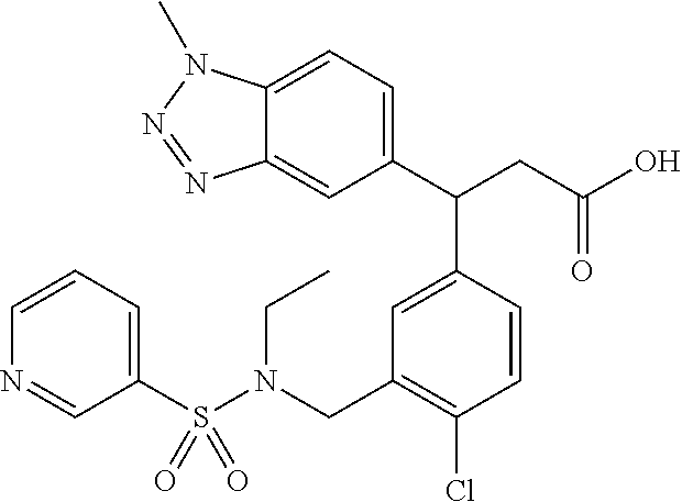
N1=CC(S(N(CC2=C(Cl)C=CC(C(C3=CC=C4C(=C3)N=NN4C)CC(O)=O)=C2)CC)(=O)=O)=CC=C1
